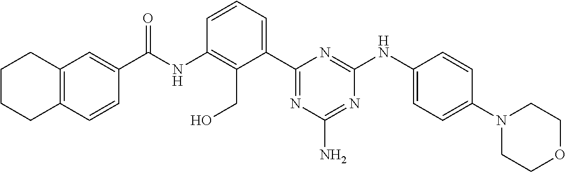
N(C1=C(CO)C(C2=NC(N)=NC(NC3=CC=C(N4CCOCC4)C=C3)=N2)=CC=C1)C(=O)C1=CC2=C(C=C1)CCCC2
